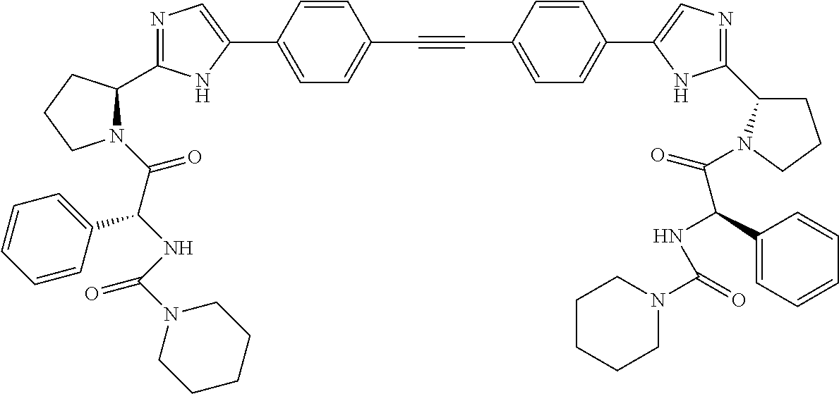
N1=C(C2N(C(C(NC(N3CCCCC3)=O)C3=CC=CC=C3)=O)CCC2)NC(C2=CC=C(C#CC3=CC=C(C4=CN=C(C5CCCN5C(=O)C(NC(=O)N5CCCCC5)C5=CC=CC=C5)N4)C=C3)C=C2)=C1
